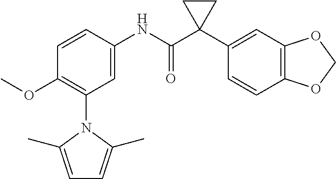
C1=CC(NC(C2(C3=CC4=C(C=C3)OCO4)CC2)=O)=CC(N2C(C)=CC=C2C)=C1OC
